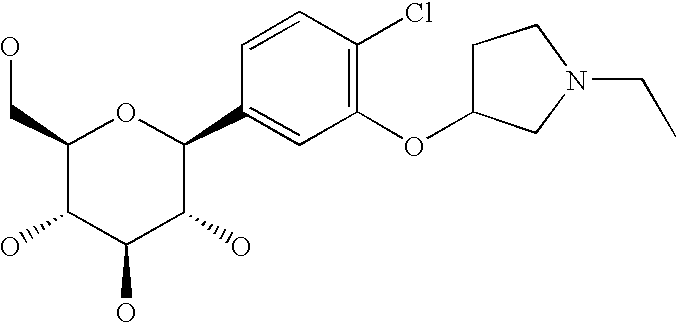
C1(CO)C(O)C(O)C(O)C(C2=CC(OC3CCN(CC)C3)=C(Cl)C=C2)O1
